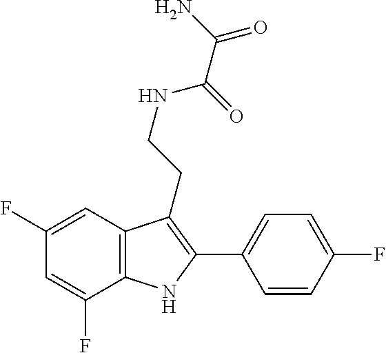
C1(F)=CC2=C(NC(C3=CC=C(F)C=C3)=C2CCNC(C(=O)N)=O)C(F)=C1
